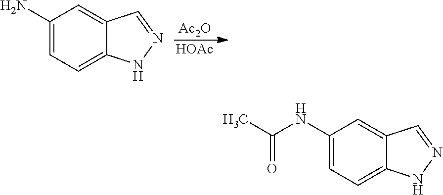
C1(NC(C)=O)=CC=C2C(=C1)C=NN2.C1(N)=CC=C2C(=C1)C=NN2.[Ac2O].[HOAc]
